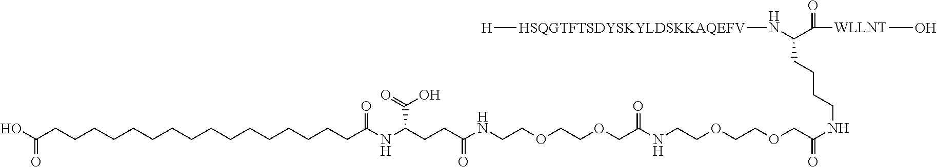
C(CCCCCCCCCCCCCCCCC(NC(CCC(NCCOCCOCC(NCCOCCOCC(NCCCCC(N[HSQGTFTSDYSKYLDSKKAQEFV][H])C([WLLNT]O)=O)=O)=O)=O)C(=O)O)=O)(O)=O
